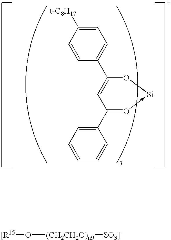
C1=CC([t-C8H17])=CC=C1C1=CC(C2=CC=CC=C2)=O->[Si]O1.[[R15]O[(CH2CH2O)n9][SO3]-]
